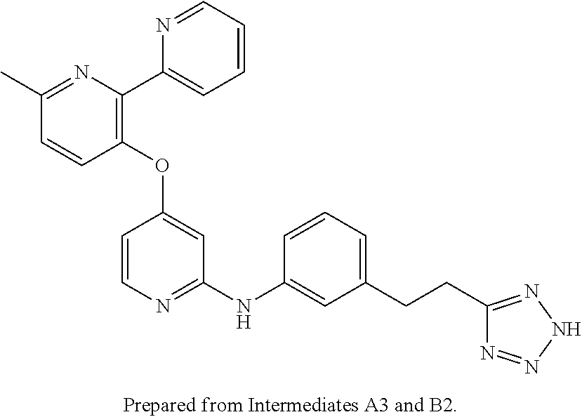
C1(OC2=CC(NC3=CC(CCC4=NNN=N4)=CC=C3)=NC=C2)=C(C2=CC=CC=N2)N=C(C)C=C1
